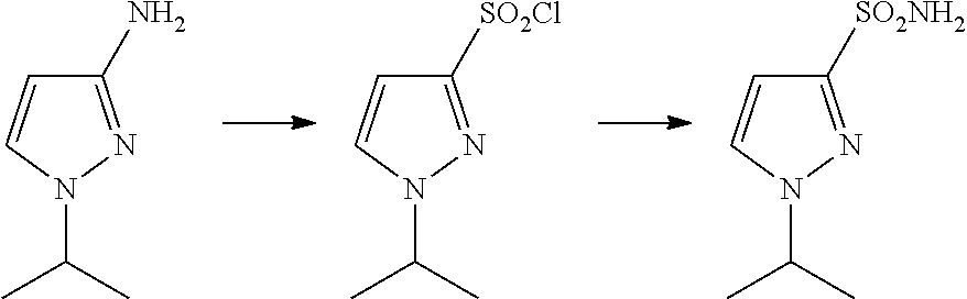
C1(N)=NN(C(C)C)C=C1.C1([SO2Cl])=NN(C(C)C)C=C1.C1([SO2NH2])=NN(C(C)C)C=C1
